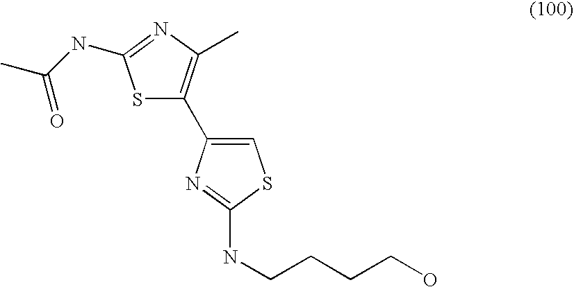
S1C(C2=CSC(NCCCCO)=N2)=C(C)N=C1NC(C)=O
